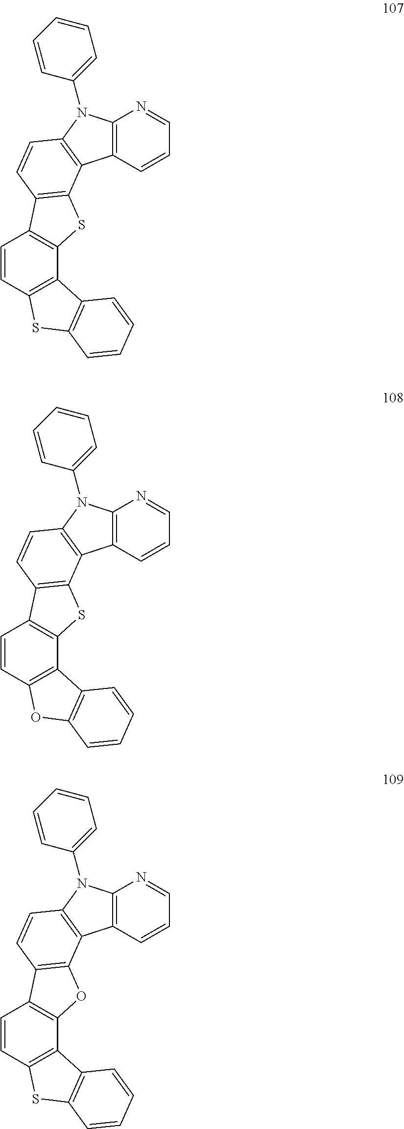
C12=C(C=CC=N1)C1=C(N2C2=CC=CC=C2)C=CC2=C1SC1=C2C=CC2=C1C1=C(S2)C=CC=C1.C12=C(C=CC=N1)C1=C(N2C2=CC=CC=C2)C=CC2=C1SC1=C2C=CC2=C1C1=C(O2)C=CC=C1.C12=C(C=CC=N1)C1=C(N2C2=CC=CC=C2)C=CC2=C1OC1=C2C=CC2=C1C1=C(S2)C=CC=C1
